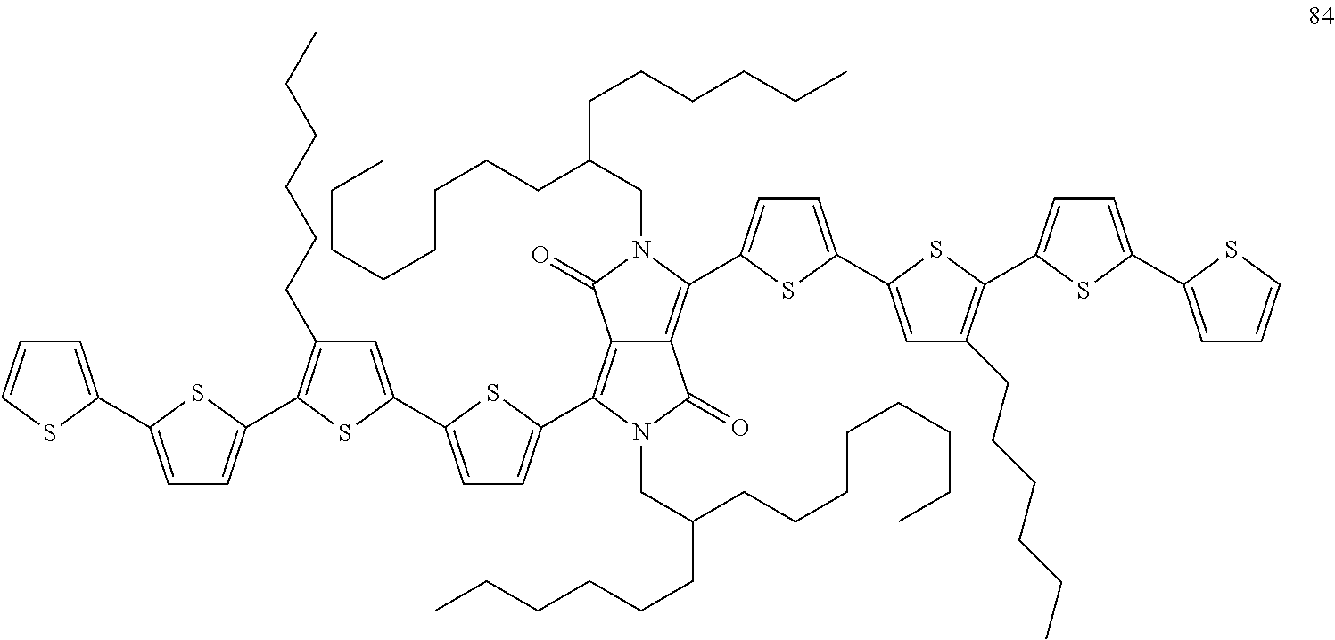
C1=C(C2=CC=C(C3=C(CCCCCC)C=C(C4=CC=C(C5=C6C(=C(C7=CC=C(C8=CC(CCCCCC)=C(C9=CC=C(C%10=CC=CS%10)S9)S8)S7)N(CC(CCCCCC)CCCCCCCC)C6=O)C(=O)N5CC(CCCCCC)CCCCCCCC)S4)S3)S2)SC=C1
